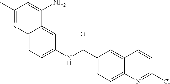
C12=CC=C(NC(C3=CC=C4C(=C3)C=CC(Cl)=N4)=O)C=C1C(N)=CC(C)=N2
